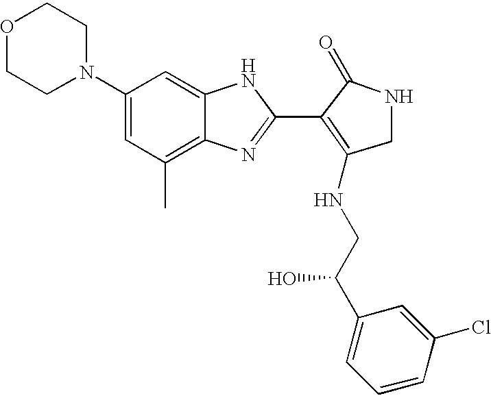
C1(N2CCOCC2)=CC(C)=C2C(=C1)NC(C1=C(NCC(C3=CC=CC(Cl)=C3)O)CNC1=O)=N2
